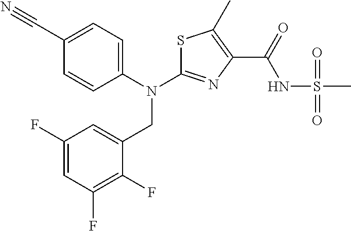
C1(F)=CC(F)=C(F)C(CN(C2=NC(C(=O)NS(C)(=O)=O)=C(C)S2)C2=CC=C(C#N)C=C2)=C1
